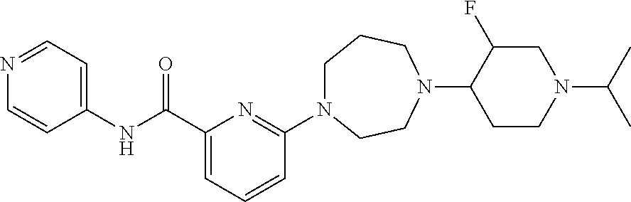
C1(C(NC2=CC=NC=C2)=O)=CC=CC(N2CCCN(C3CCN(C(C)C)CC3F)CC2)=N1
